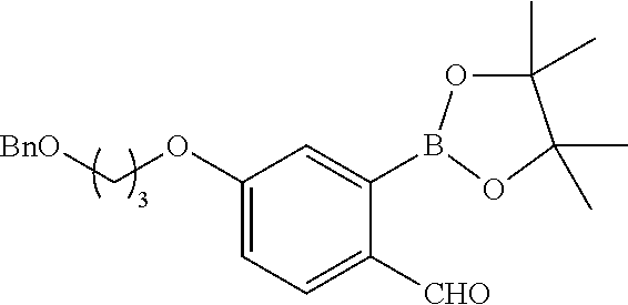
C1(OC[BnO])=CC=C([CHO])C(B2OC(C)(C)C(C)(C)O2)=C1
